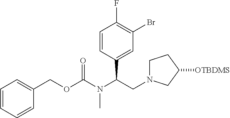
N(C(CN1CCC([OTBDMS])C1)C1=CC(Br)=C(F)C=C1)(C)C(OCC1=CC=CC=C1)=O
